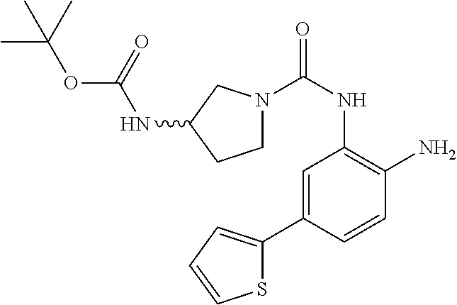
C1N(C(NC2=C(N)C=CC(C3=CC=CS3)=C2)=O)CC(NC(OC(C)(C)C)=O)C1
